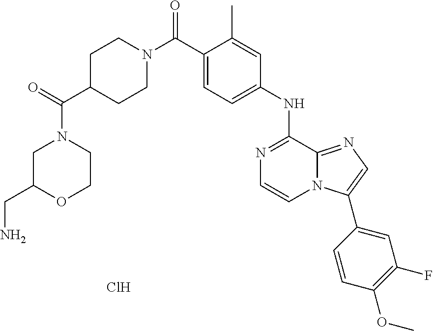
C1(NC2=NC=CN3C2=NC=C3C2=CC(F)=C(OC)C=C2)=CC=C(C(N2CCC(C(=O)N3CC(CN)OCC3)CC2)=O)C(C)=C1.Cl
